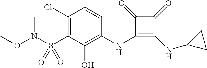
C1(Cl)=C(S(=O)(=O)N(C)OC)C(O)=C(NC2=C(NC3CC3)C(=O)C2=O)C=C1
